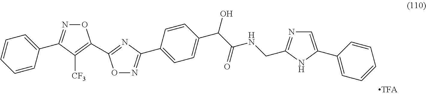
C1(C2=NOC(C3=NC(C4=CC=C(C(O)C(NCC5=NC=C(C6=CC=CC=C6)N5)=O)C=C4)=NO3)=C2[CF3])=CC=CC=C1
